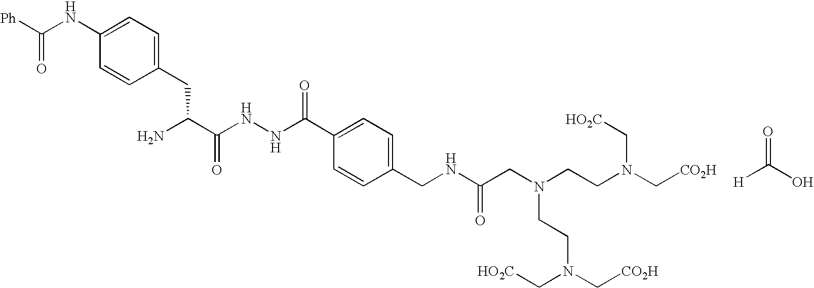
NC(C(NNC(C1=CC=C(CNC(CN(CCN(C[CO2H])C[HO2C])CCN(C[CO2H])C[HO2C])=O)C=C1)=O)=O)CC1=CC=C(NC([Ph])=O)C=C1.C(=O)(O)[H]
